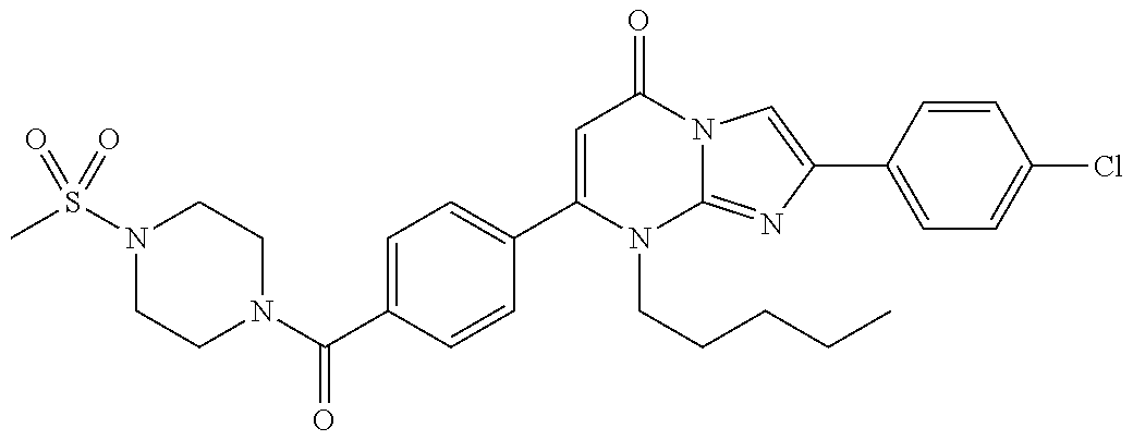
N1(C(=O)C2=CC=C(C3=CC(=O)N4C(=NC(C5=CC=C(Cl)C=C5)=C4)N3CCCCC)C=C2)CCN(S(C)(=O)=O)CC1
